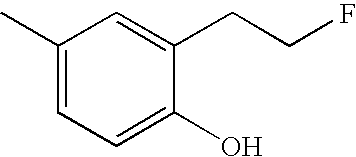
C1(C)=CC=C(O)C(CCF)=C1
